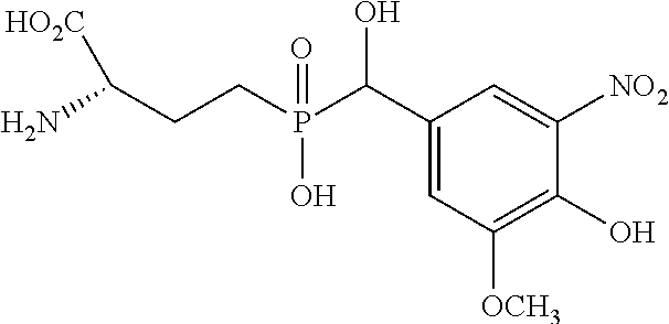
NC(CCP(C(C1=CC([OCH3])=C(O)C([NO2])=C1)O)(=O)O)[HO2C]
